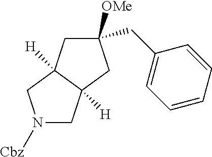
N1([Cbz])CC2([H])C([H])(C1)CC(CC1=CC=CC=C1)([OMe])C2
